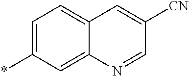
C1=C(*)C=C2C(=C1)C=C([CN])C=N2
